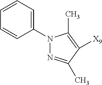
N1(C2=CC=CC=C2)N=C(C)C([X9])=C1C
